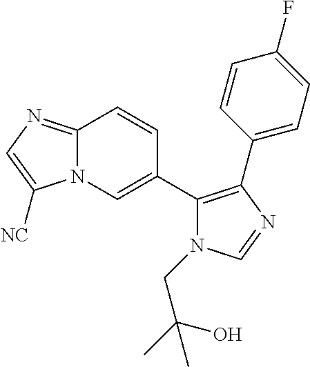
C12=NC=C([NC])N1C=C(C1=C(C3=CC=C(F)C=C3)N=CN1CC(C)(O)C)C=C2
